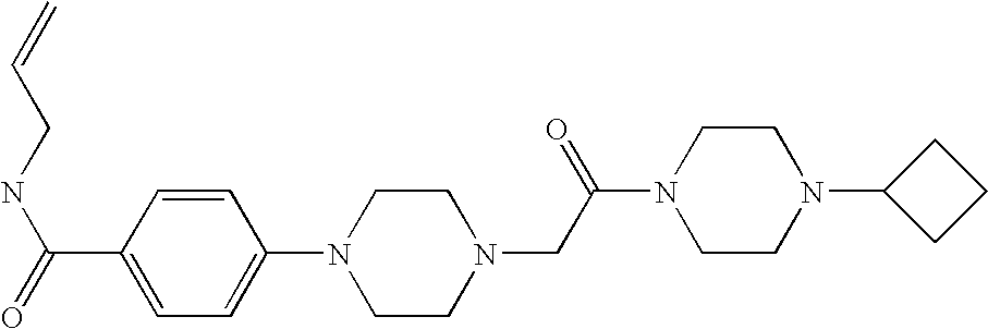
C1=CC(N2CCN(CC(N3CCN(C4CCC4)CC3)=O)CC2)=CC=C1C(=O)NCC=C
